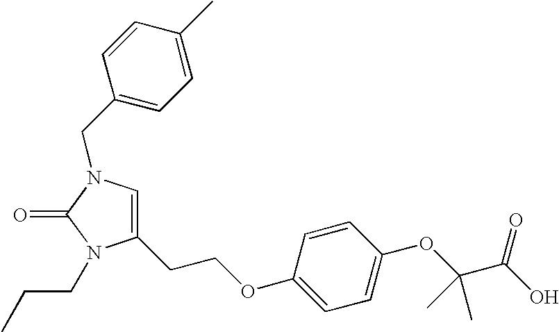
C1(CCOC2=CC=C(OC(C(O)=O)(C)C)C=C2)=CN(CC2=CC=C(C)C=C2)C(=O)N1CCC
